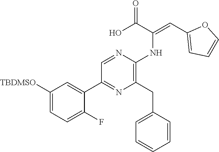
C1([TBDMSO])=CC=C(F)C(C2=NC(CC3=CC=CC=C3)=C(NC(=CC3=CC=CO3)C(O)=O)N=C2)=C1
